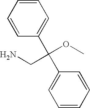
C1=CC(C(CN)(OC)C2=CC=CC=C2)=CC=C1
